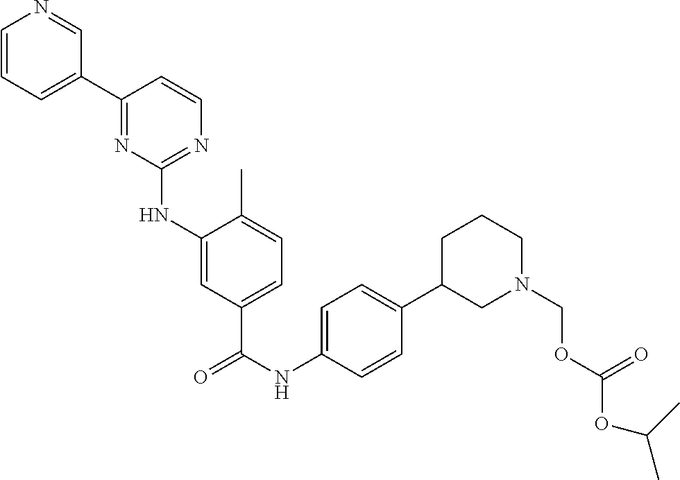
C1=CC=C(C2=NC(NC3=CC(C(NC4=CC=C(C5CN(COC(OC(C)C)=O)CCC5)C=C4)=O)=CC=C3C)=NC=C2)C=N1
